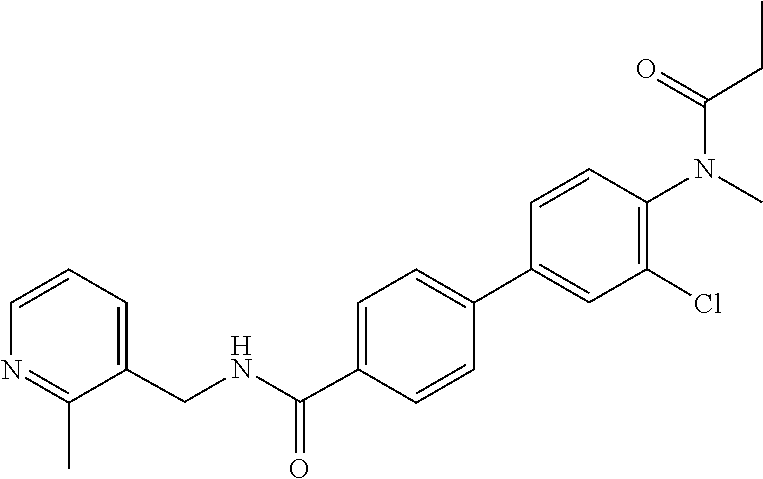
C(=O)(CC)N(C1=C(Cl)C=C(C2=CC=C(C(NCC3=CC=CN=C3C)=O)C=C2)C=C1)C
